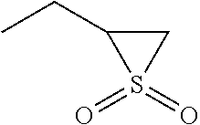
C1C(CC)S1(=O)=O
